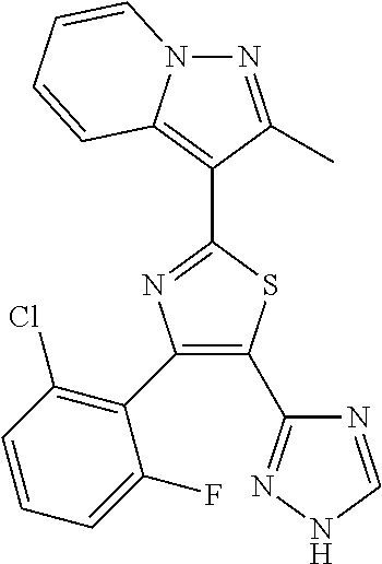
N1C=NC(C2=C(C3=C(Cl)C=CC=C3F)N=C(C3=C4N(N=C3C)C=CC=C4)S2)=N1
